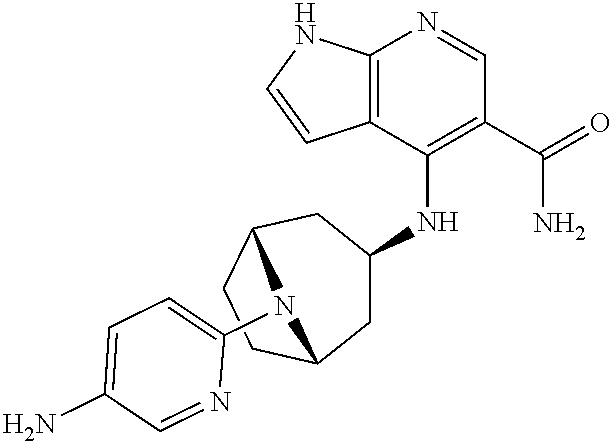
C12=C(C(NC3CC4CCC(C3)N4C3=CC=C(N)C=N3)=C(C(=O)N)C=N1)C=CN2
